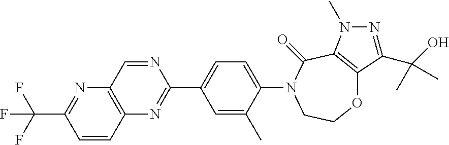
O1C2=C(C(=O)N(C3=CC=C(C4=NC5=C(N=C(C(F)(F)F)C=C5)C=N4)C=C3C)CC1)N(C)N=C2C(O)(C)C
